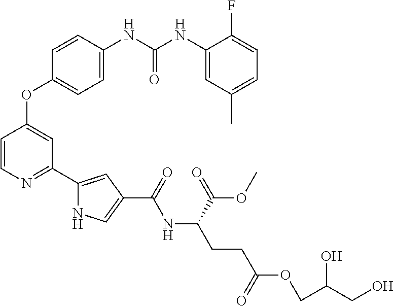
C1=CN=C(C2=CC(C(=O)NC(CCC(OCC(O)CO)=O)C(=O)OC)=CN2)C=C1OC1=CC=C(NC(NC2=CC(C)=CC=C2F)=O)C=C1
